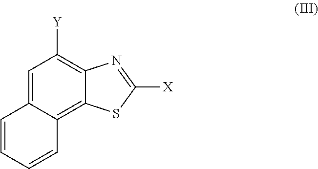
C1=C2C(=C3C(=C1[Y])N=C([X])S3)C=CC=C2
